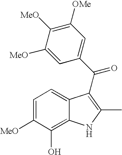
C1=C([MeO])C([MeO])=C([OMe])C=C1C(=O)C1=C(C)NC2=C(O)C([MeO])=CC=C21
